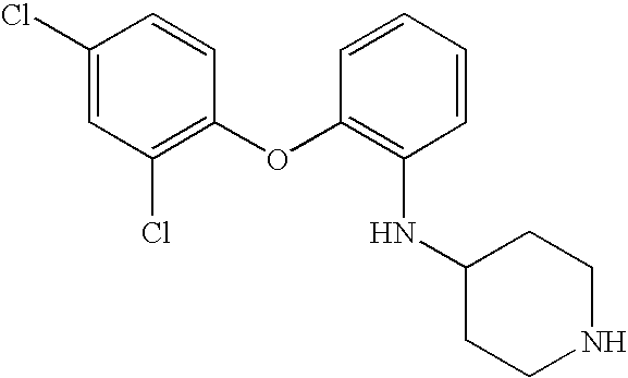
N(C1=C(OC2=C(Cl)C=C(Cl)C=C2)C=CC=C1)C1CCNCC1
